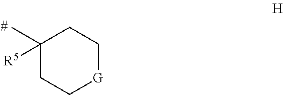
C1(C)([R5])CC[G]CC1
